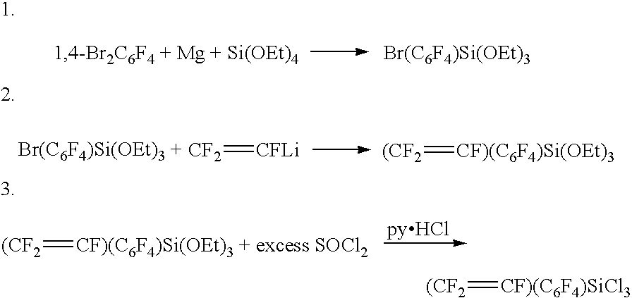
[(CF2]=[CF)(C6F4)Si(OEt)3 + excess SOCl2].[(CF2]=[CF)(C6F4)Si(OEt)3].[CF2]=[CFLi].[(CF2]=[CF)(C6F4)SiCl3]
